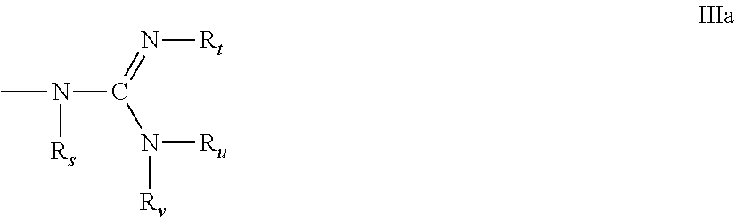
CN(C(=N[Rt])N([Ru])[Rv])[Rs]
